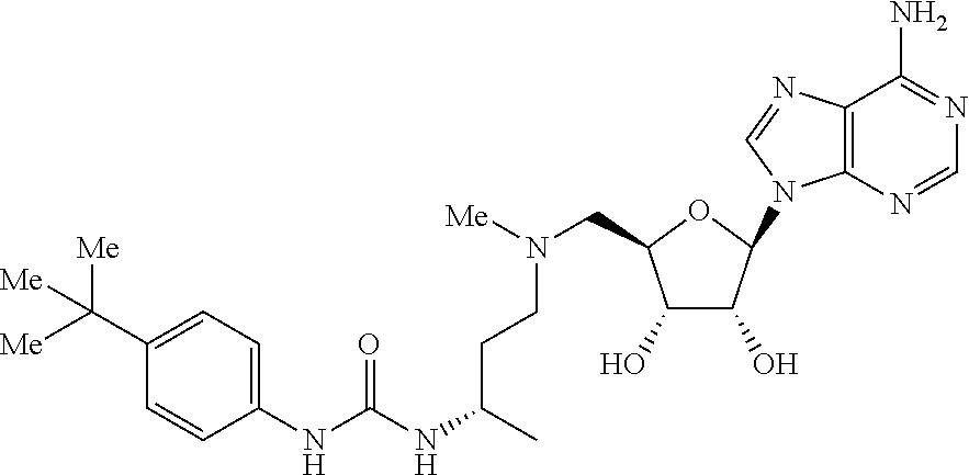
C12=C(N=CN=C1N)N(C1OC(CN([Me])CCC(NC(=O)NC3=CC=C(C([Me])([Me])[Me])C=C3)C)C(O)C1O)C=N2
